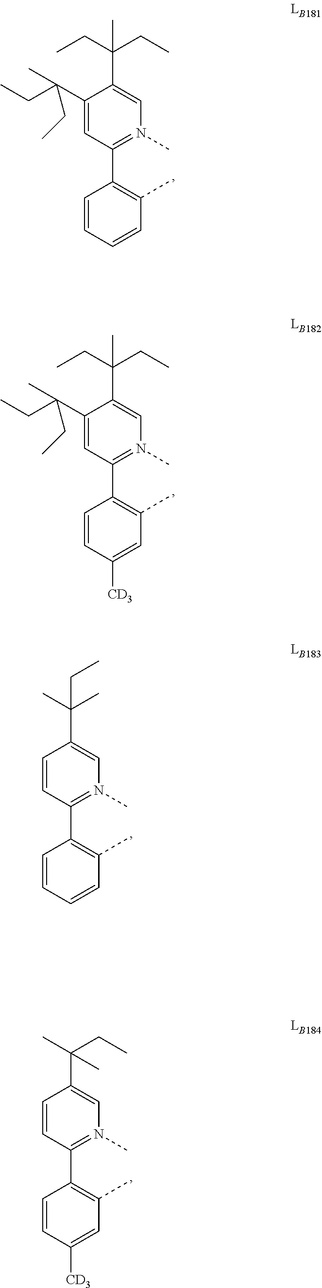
C1(C(CC)(C)CC)=CC(C2=C(C)C=CC=C2)=N(C)C=C1C(CC)(CC)C.C1(C(CC)(CC)C)=CC(C2=C(C)C=C([CD3])C=C2)=N(C)C=C1C(CC)(CC)C.C1=CC(C2=C(C)C=CC=C2)=N(C)C=C1C(C)(C)CC.C1=CC(C2=C(C)C=C([CD3])C=C2)=N(C)C=C1C(C)(CC)C
